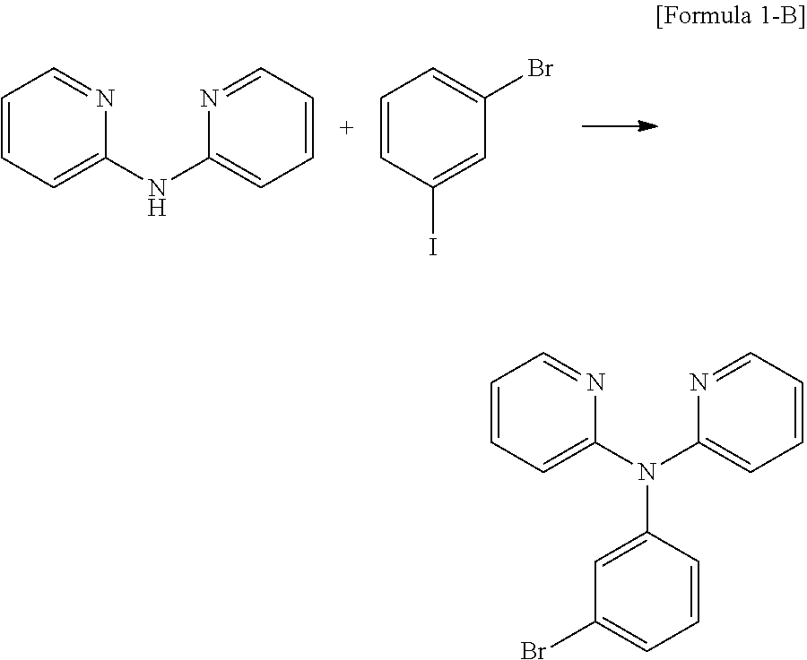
C1=CC=C(NC2=CC=CC=N2)N=C1.C1=CC(I)=CC(Br)=C1.C1=CC=C(N(C2=CC=CC=N2)C2=CC(Br)=CC=C2)N=C1
